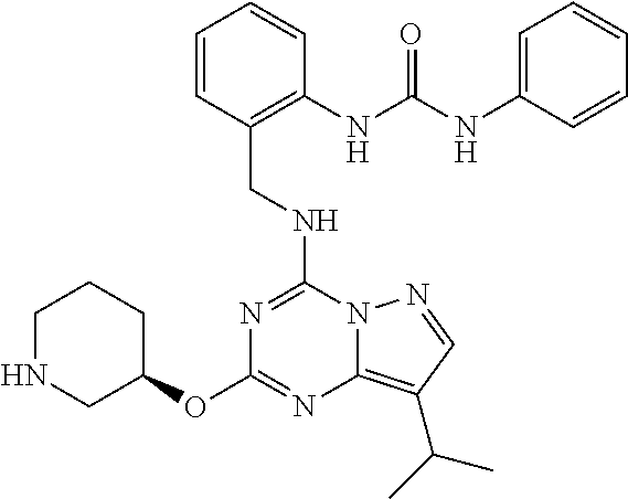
C(NC1=NC(OC2CCCNC2)=NC2=C(C(C)C)C=NN12)C1=C(NC(NC2=CC=CC=C2)=O)C=CC=C1
